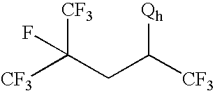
[CF3]C(CC([CF3])[Qh])([CF3])F
